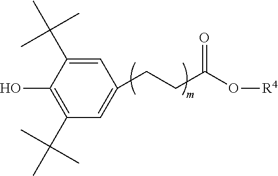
C1=C(C(C)(C)C)C(O)=C(C(C)(C)C)C=C1CCC(O[R4])=O
